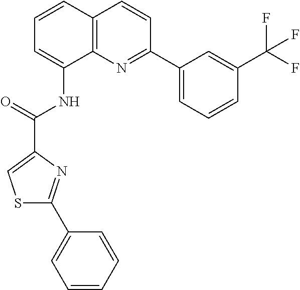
C1=CC2=C(C(NC(=O)C3=CSC(C4=CC=CC=C4)=N3)=C1)N=C(C1=CC=CC(C(F)(F)F)=C1)C=C2
